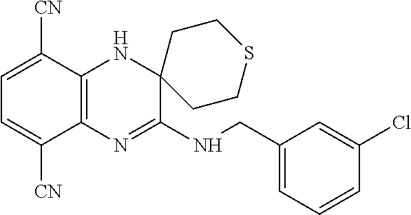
C1(CNC2=NC3=C(NC24CCSCC4)C([CN])=CC=C3[CN])=CC=CC(Cl)=C1
